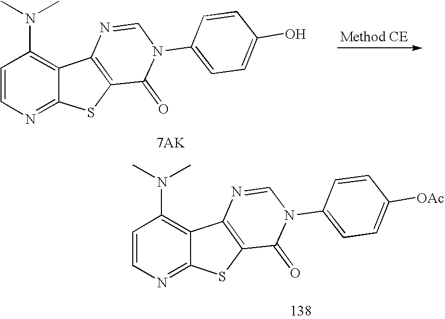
C1=CN=C2C(=C1N(C)C)C1=C(S2)C(=O)N(C2=CC=C([OAc])C=C2)C=N1.C1=CN=C2C(=C1N(C)C)C1=C(S2)C(=O)N(C2=CC=C(O)C=C2)C=N1.[7AK]
